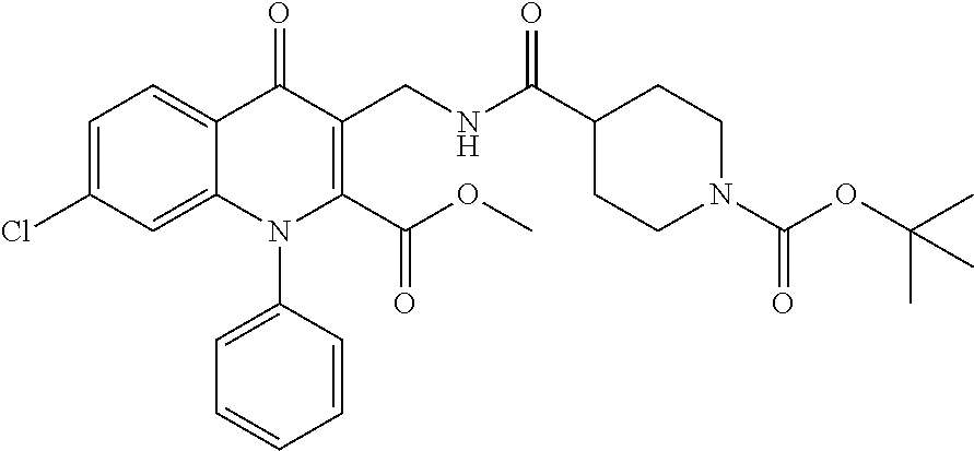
C1=C(Cl)C=C2C(=C1)C(=O)C(CNC(C1CCN(C(OC(C)(C)C)=O)CC1)=O)=C(C(OC)=O)N2C1=CC=CC=C1
